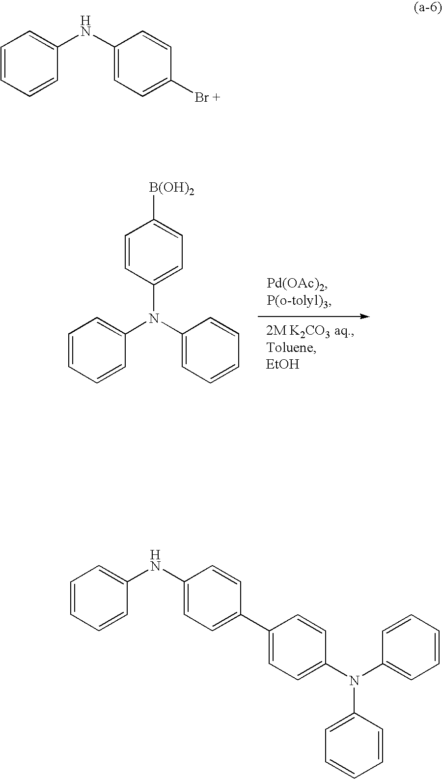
C1=CC(N(C2=CC=CC=C2)C2=CC=CC=C2)=CC=C1[B(OH)2].C1=CC=CC(NC2=CC=C([Br +])C=C2)=C1.C1=CC=CC(NC2=CC=C(C3=CC=C(N(C4=CC=CC=C4)C4=CC=CC=C4)C=C3)C=C2)=C1
